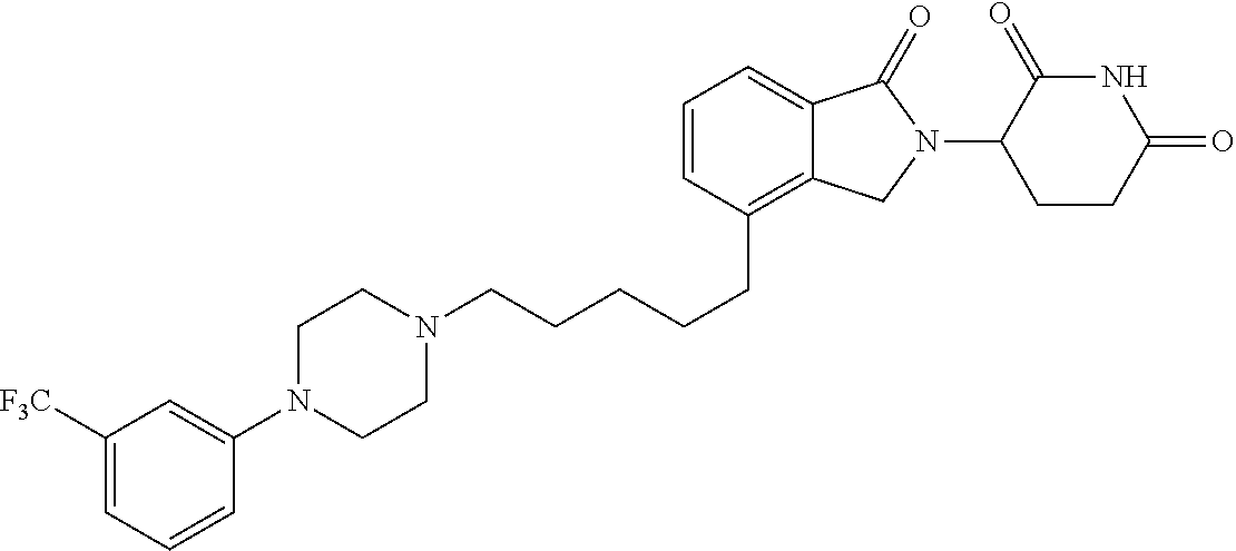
C1N(CCCCCC2=C3C(=CC=C2)C(=O)N(C2C(=O)NC(=O)CC2)C3)CCN(C2=CC([F3C])=CC=C2)C1
